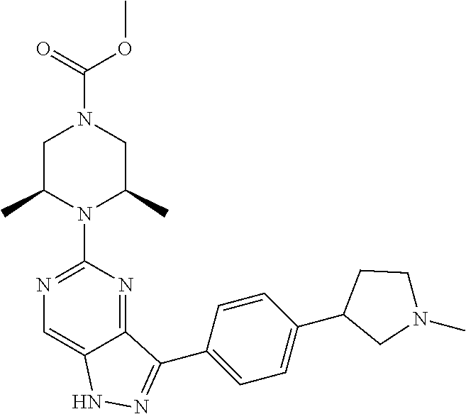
C(N1CC(C)N(C2=NC=C3C(=N2)C(C2=CC=C(C4CN(C)CC4)C=C2)=NN3)C(C)C1)(=O)OC
